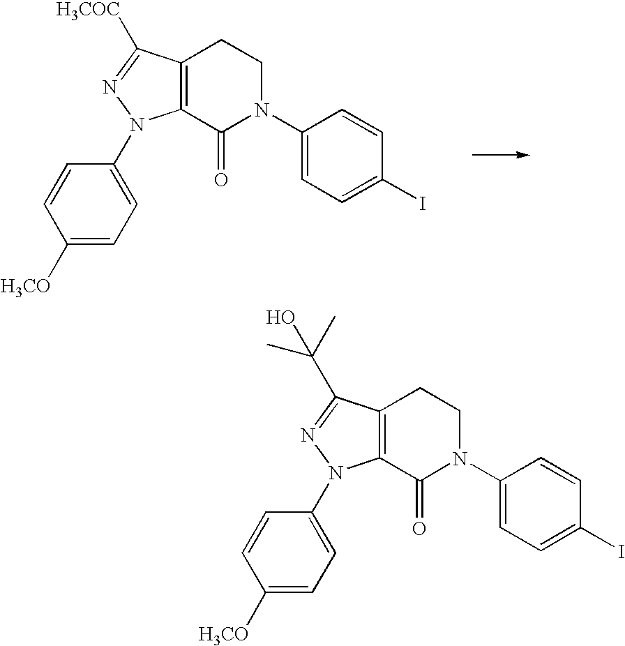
C12=C(CCN(C3=CC=C(I)C=C3)C1=O)C([H3COC])=NN2C1=CC=C([H3CO])C=C1.C12=C(CCN(C3=CC=C(I)C=C3)C1=O)C(C(O)(C)C)=NN2C1=CC=C([H3CO])C=C1
